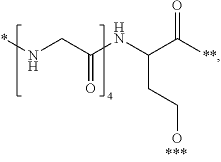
*NCC(NC(CCO)C([**])=O)=O
